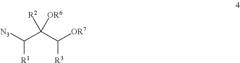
[R1]C([N3])C(C([OR7])[R3])([R2])[OR6]
